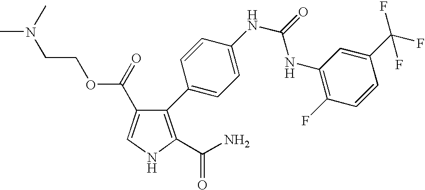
C1=C(C(OCCN(C)C)=O)C(C2=CC=C(NC(NC3=C(F)C=CC(C(F)(F)F)=C3)=O)C=C2)=C(C(N)=O)N1
